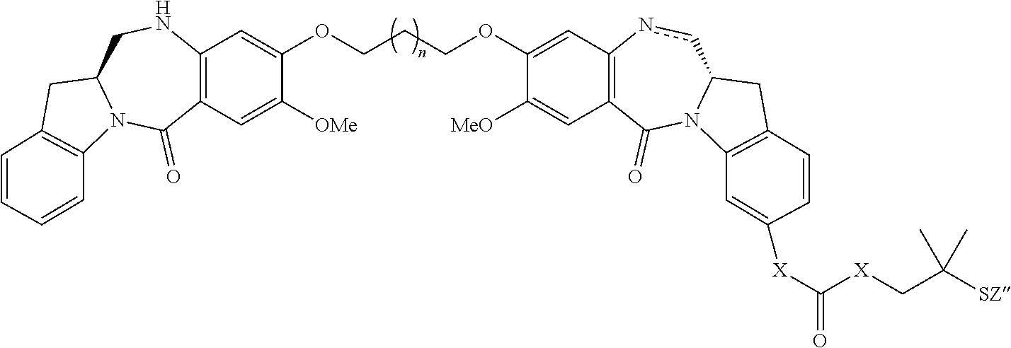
C12=C(C=C([OMe])C(OCCCOC3=CC4=C(C=C3[MeO])C(=O)N3C(cn4)CC4=C3C=C([X]C([X]CC([SZ])(C)C)=O)C=C4)=C1)C(=O)N1C(CN2)CC2=C1C=CC=C2
